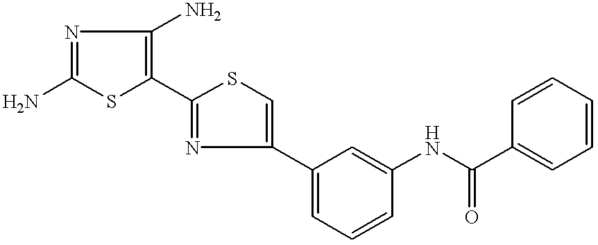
NC1=NC(N)=C(C2=NC(C3=CC=CC(NC(C4=CC=CC=C4)=O)=C3)=CS2)S1
